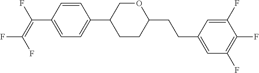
C(C1=CC=C(C2CCC(CCC3=CC(F)=C(F)C(F)=C3)OC2)C=C1)(=C(F)F)F
